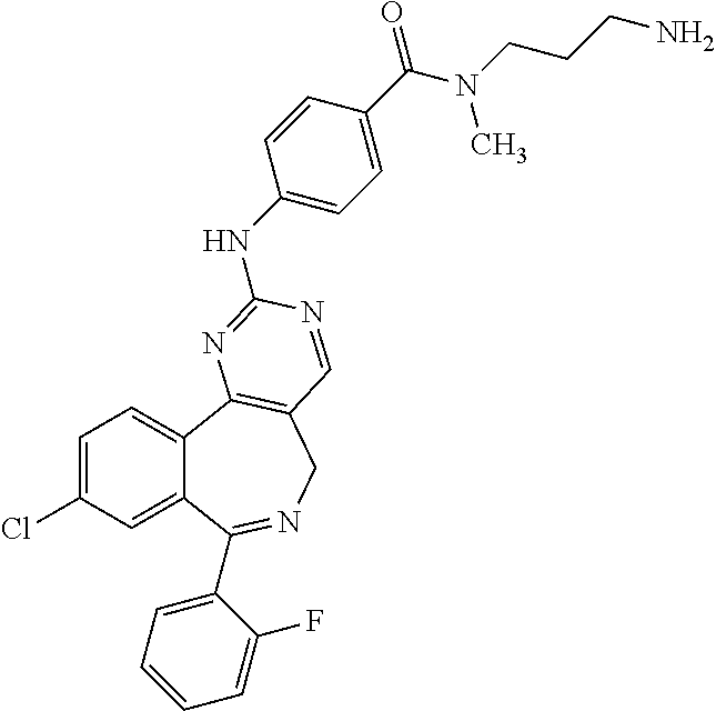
C1=C(Cl)C=C2C(=C1)C1=C(CN=C2C2=CC=CC=C2F)C=NC(NC2=CC=C(C(N(CCCN)C)=O)C=C2)=N1
